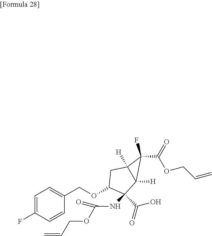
C1=C(F)C=CC(COC2C(NC(OCC=C)=O)(C(O)=O)C3([H])C([H])(C2)C3(F)C(=O)OCC=C)=C1
